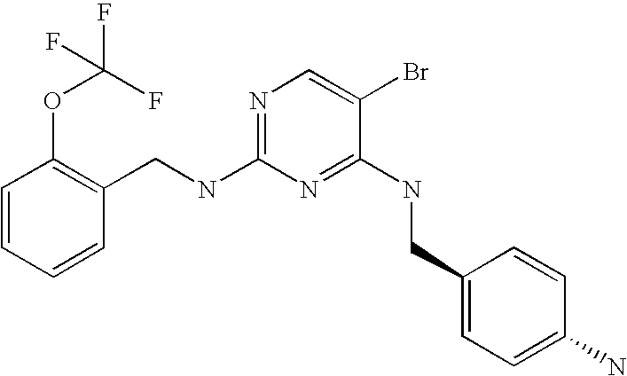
C1=CC=CC(CNC2=NC=C(Br)C(NCC3=CC=C(N)C=C3)=N2)=C1OC(F)(F)F
